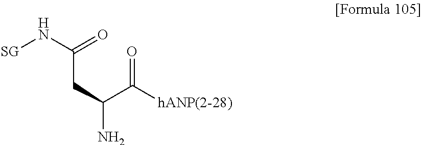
[SG]NC(=O)CC(N)C(=O)[hANP(2-28)]
